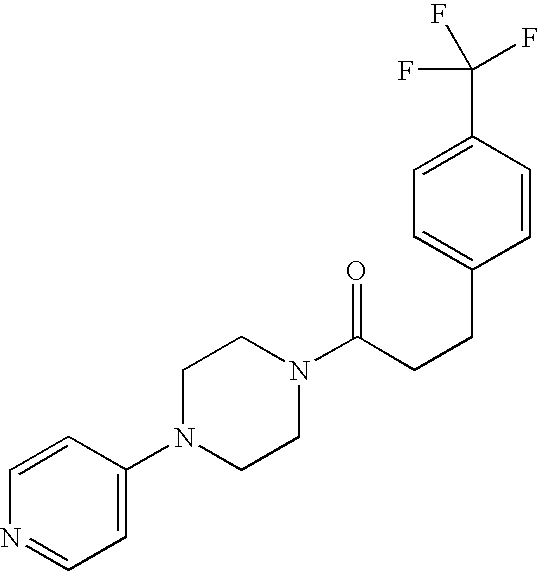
C(CCC1=CC=C(C(F)(F)F)C=C1)(=O)N1CCN(C2=CC=NC=C2)CC1
